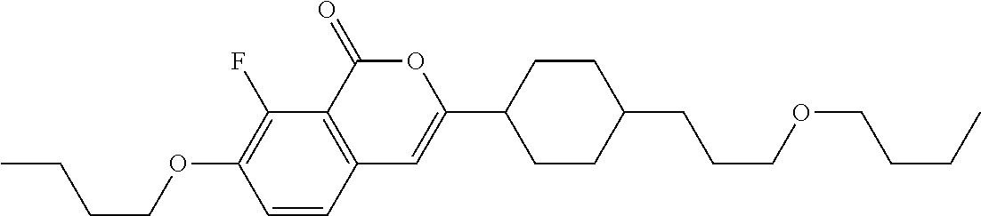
C1=CC2=C(C(F)=C1OCCCC)C(=O)OC(C1CCC(CCCOCCCC)CC1)=C2
